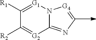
C1([R1])=[G1]N2C(=NC=[G4]2)[G2]=C1[R2]
